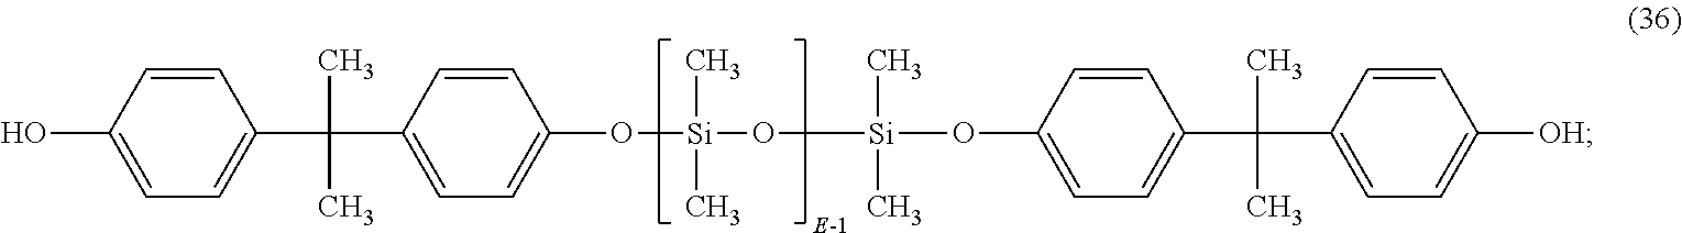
O([Si](O[Si](OC1=CC=C(C(C2=CC=C([OH])C=C2)(C)C)C=C1)(C)C)(C)C)C1=CC=C(C(C2=CC=C(O)C=C2)(C)C)C=C1
